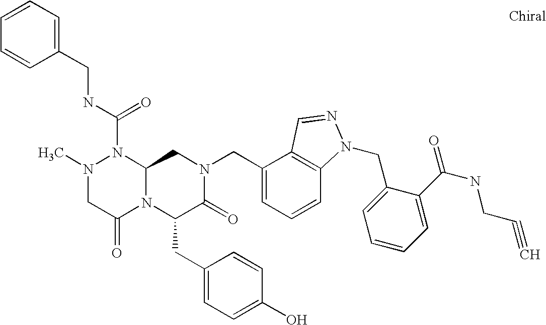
N1(C(NCC2=CC=CC=C2)=O)N(C)CC(=O)N2C1CN(CC1=CC=CC3=C1C=NN3CC1=CC=CC=C1C(NCC#C)=O)C(=O)C2CC1=CC=C(O)C=C1
